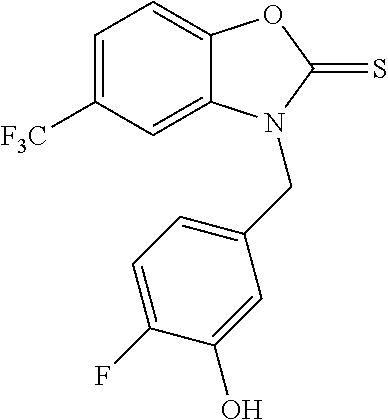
C1=C([F3C])C=C2C(=C1)OC(=S)N2CC1=CC=C(F)C(O)=C1
